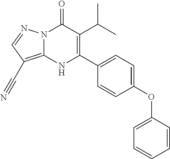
N12C(=C(C#N)C=N1)NC(C1=CC=C(OC3=CC=CC=C3)C=C1)=C(C(C)C)C2=O
